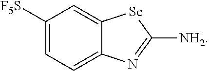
C12=CC([F5S])=CC=C1N=C([NH2])[Se]2
